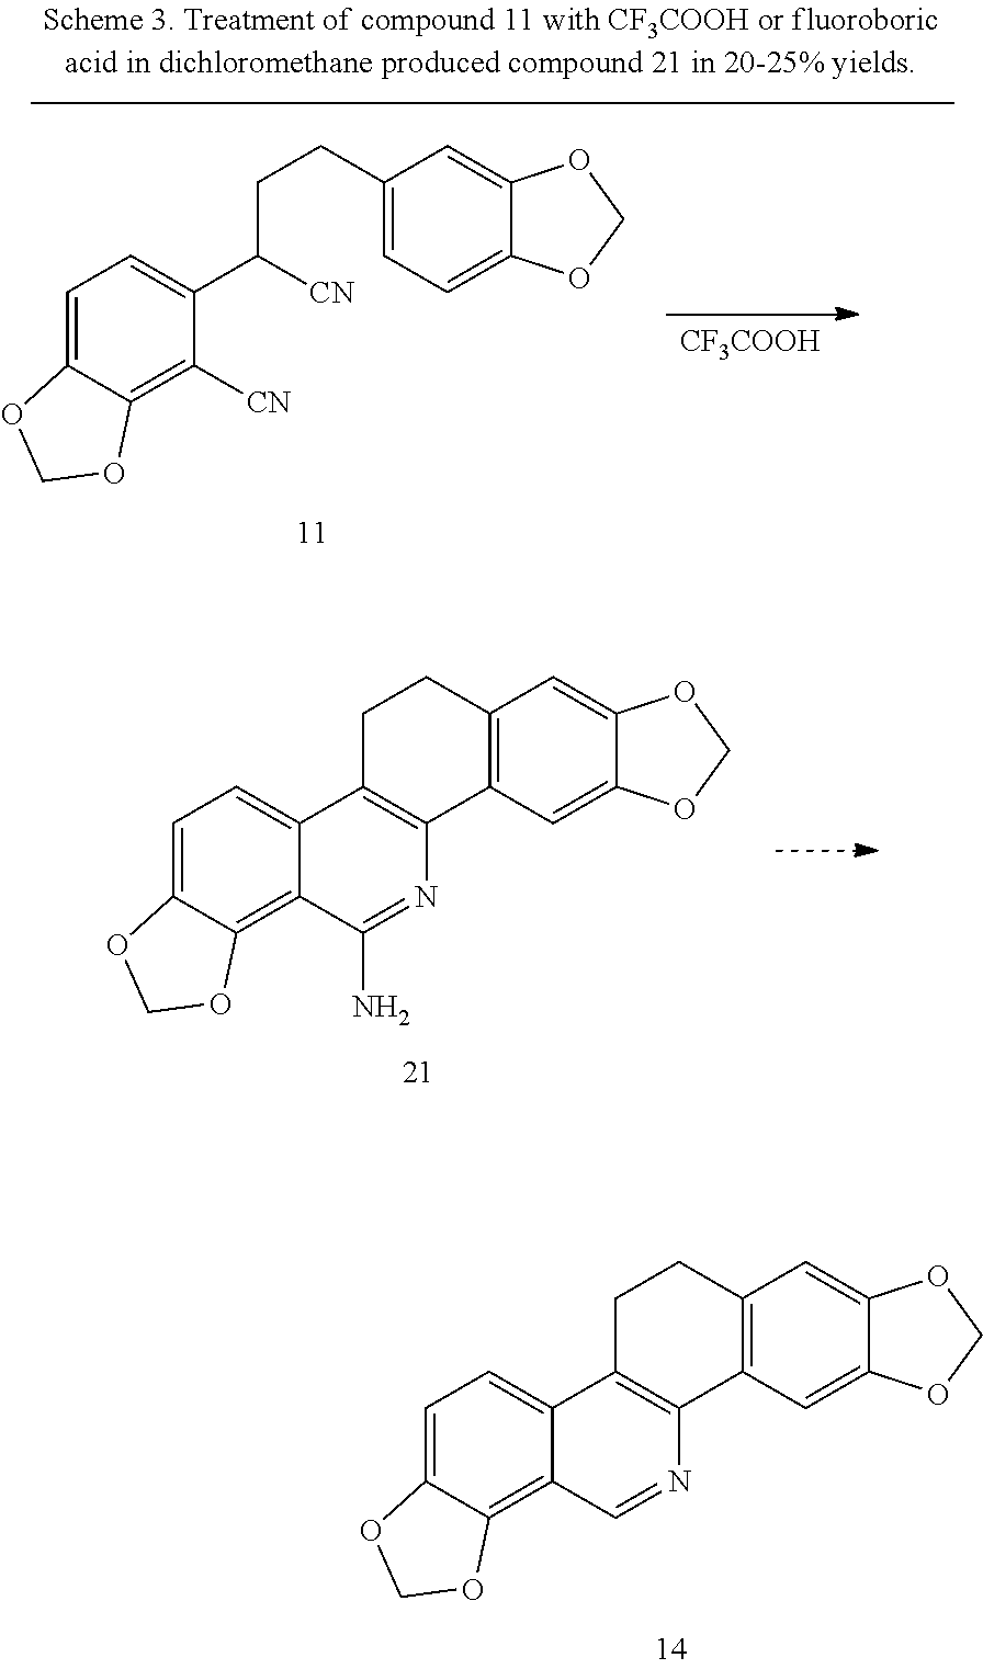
C1=C2C(=C3C(=C1)C1=C(N=C3)C3=C(CC1)C=C1C(=C3)OCO1)OCO2.C1=C2C(=C3C(=C1)C1=C(N=C3N)C3=C(CC1)C=C1C(=C3)OCO1)OCO2.[CF3COOH].C1=C2C(=C([CN])C(C([CN])CCC3=CC=C4C(=C3)OCO4)=C1)OCO2
